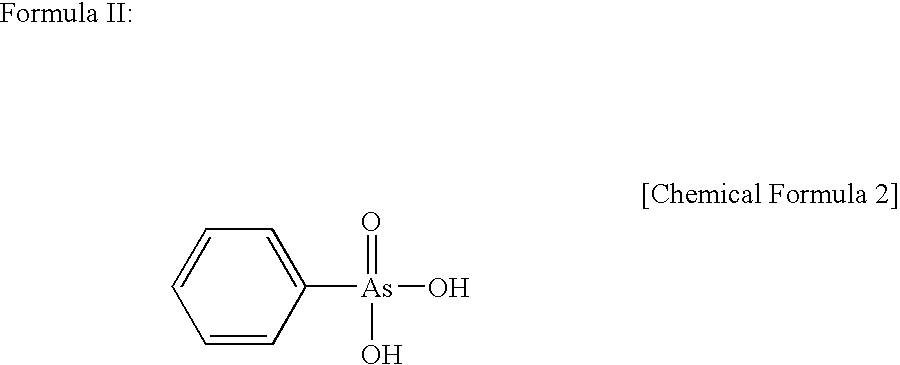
C1=CC([As](=O)(O)O)=CC=C1
